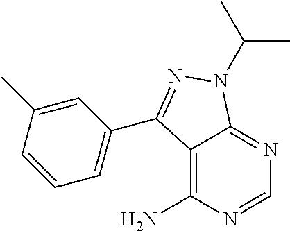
C12=C(N)N=CN=C1N(C(C)C)N=C2C1=CC=CC(C)=C1
